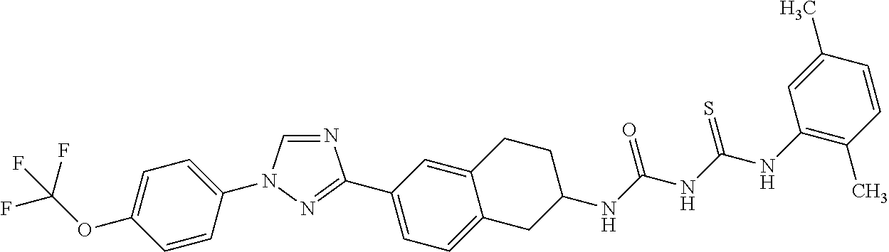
C1=CC(N2C=NC(C3=CC=C4C(=C3)CCC(NC(NC(NC3=C(C)C=CC(C)=C3)=S)=O)C4)=N2)=CC=C1OC(F)(F)F
